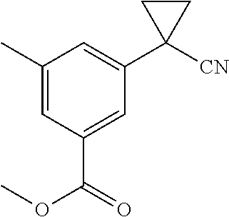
C1(C)=CC(C(OC)=O)=CC(C2([CN])CC2)=C1
